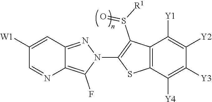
C12=C(F)N(C3=C(S(=O)[R1])C4=C(S3)C([Y4])=C([Y3])C([Y2])=C4[Y1])N=C1C=C([W1])C=N2
